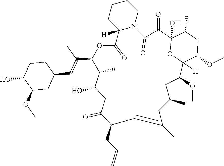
C1CCN2C([H])(C1)C(=O)OC(C(=CC1CC(OC)C(O)CC1)C)C(C)C(O)CC(=O)C(CC=C)C=C(C)CC(C)CC(OC)C1([H])OC(O)(C(=O)C2=O)C(C)CC1OC
